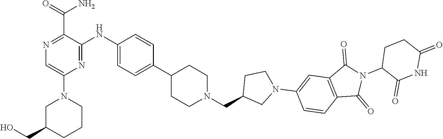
C1(N2CC(CO)CCC2)=CN=C(C(N)=O)C(NC2=CC=C(C3CCN(CC4CN(C5=CC6=C(C=C5)C(=O)N(C5C(=O)NC(=O)CC5)C6=O)CC4)CC3)C=C2)=N1
